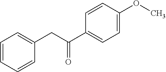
C1=CC=CC(CC(C2=CC=C(OC)C=C2)=O)=C1
